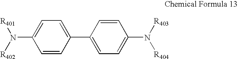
N(C1=CC=C(C2=CC=C(N([R403])[R404])C=C2)C=C1)([R402])[R401]
